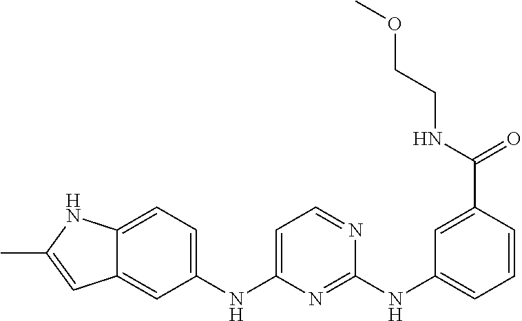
C12=CC(NC3=CC=NC(NC4=CC=CC(C(NCCOC)=O)=C4)=N3)=CC=C1NC(C)=C2
